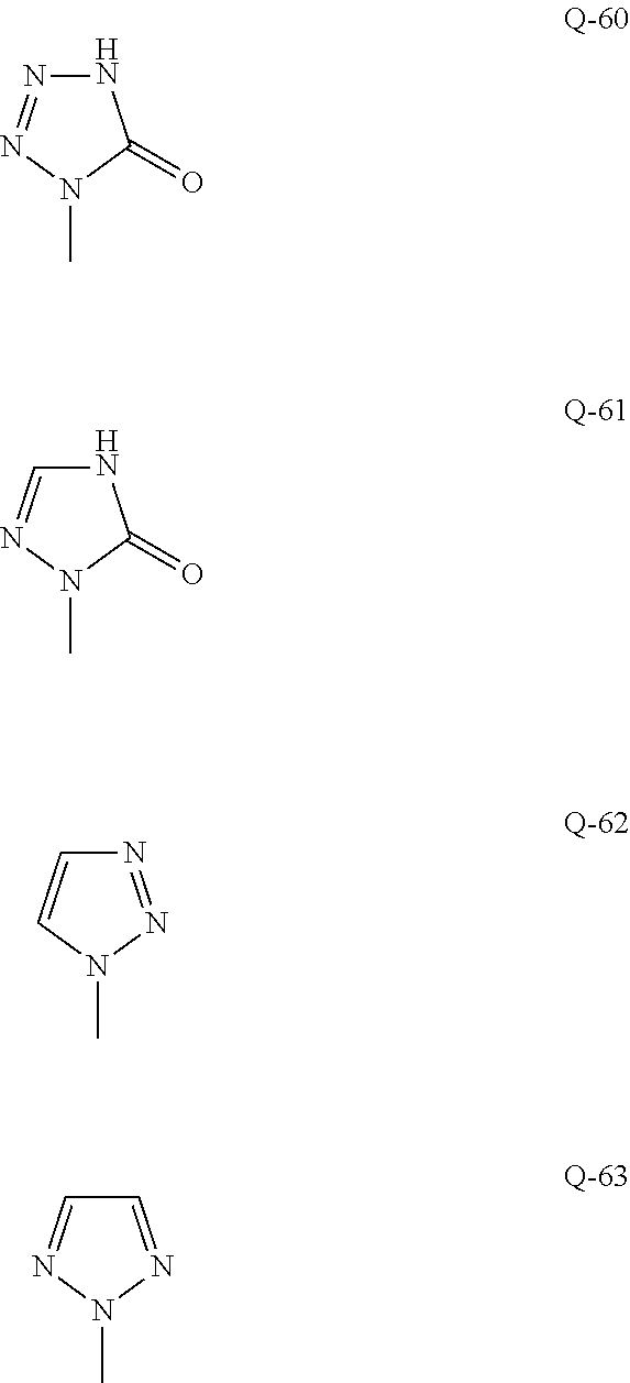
N1N=NN(C)C1=O.N1C=NN(C)C1=O.N1=NN(C)C=C1.C1=NN(C)N=C1
